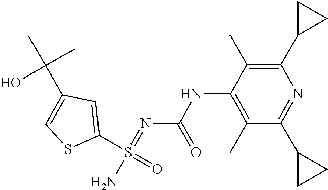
C1(S(=O)(N)=NC(NC2=C(C)C(C3CC3)=NC(C3CC3)=C2C)=O)=CC(C(C)(C)O)=CS1
